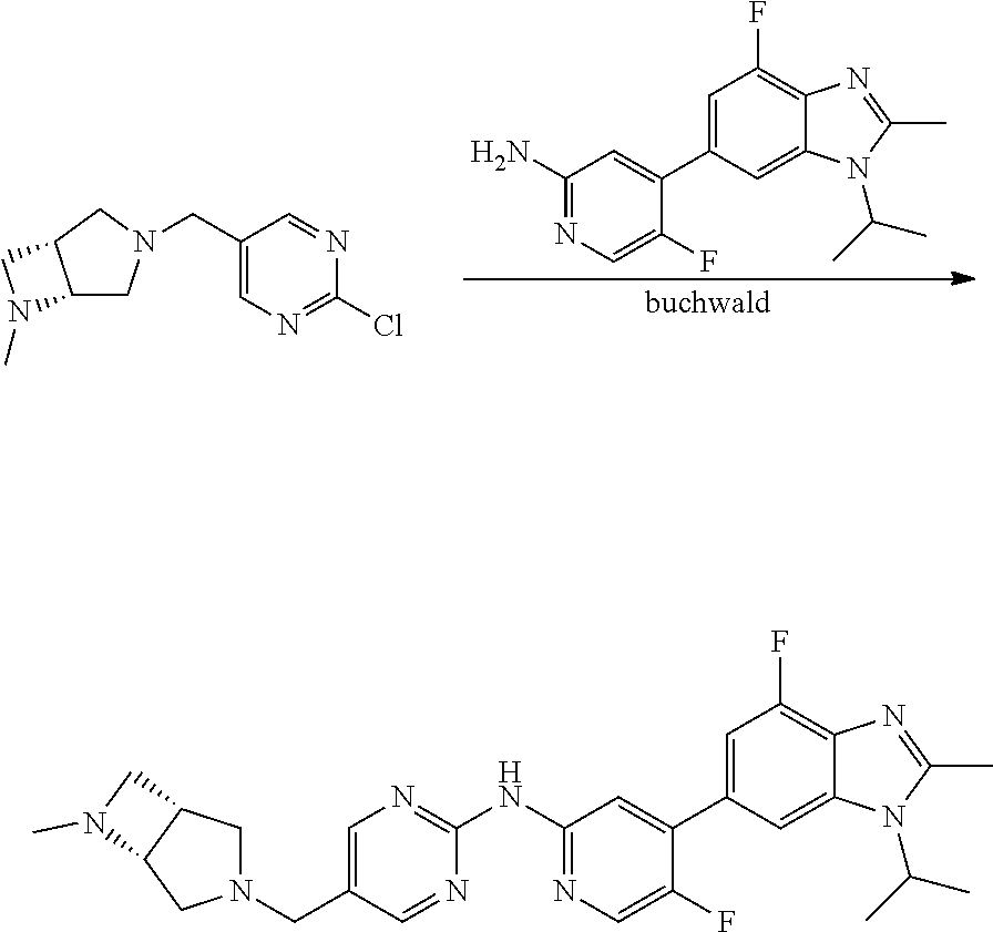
C1(N)=NC=C(F)C(C2=CC(F)=C3C(=C2)N(C(C)C)C(C)=N3)=C1.C1(CN2CC3C(C2)CN3C)=CN=C(Cl)N=C1.C1(NC2=NC=C(CN3CC4C(C3)N(C)C4)C=N2)=NC=C(F)C(C2=CC(F)=C3C(=C2)N(C(C)C)C(C)=N3)=C1
